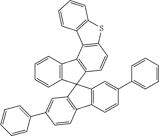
C12=C(C=CC=C1)C1=C(C=CC3=C1C1=C(S3)C=CC=C1)C21C2=C(C=CC(C3=CC=CC=C3)=C2)C2=C1C=C(C1=CC=CC=C1)C=C2
